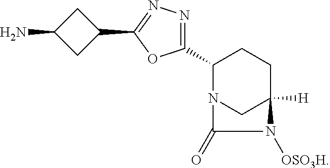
C1(C2N3CC([H])(CC2)N([OSO3H])C3=O)=NN=C(C2CC(N)C2)O1
